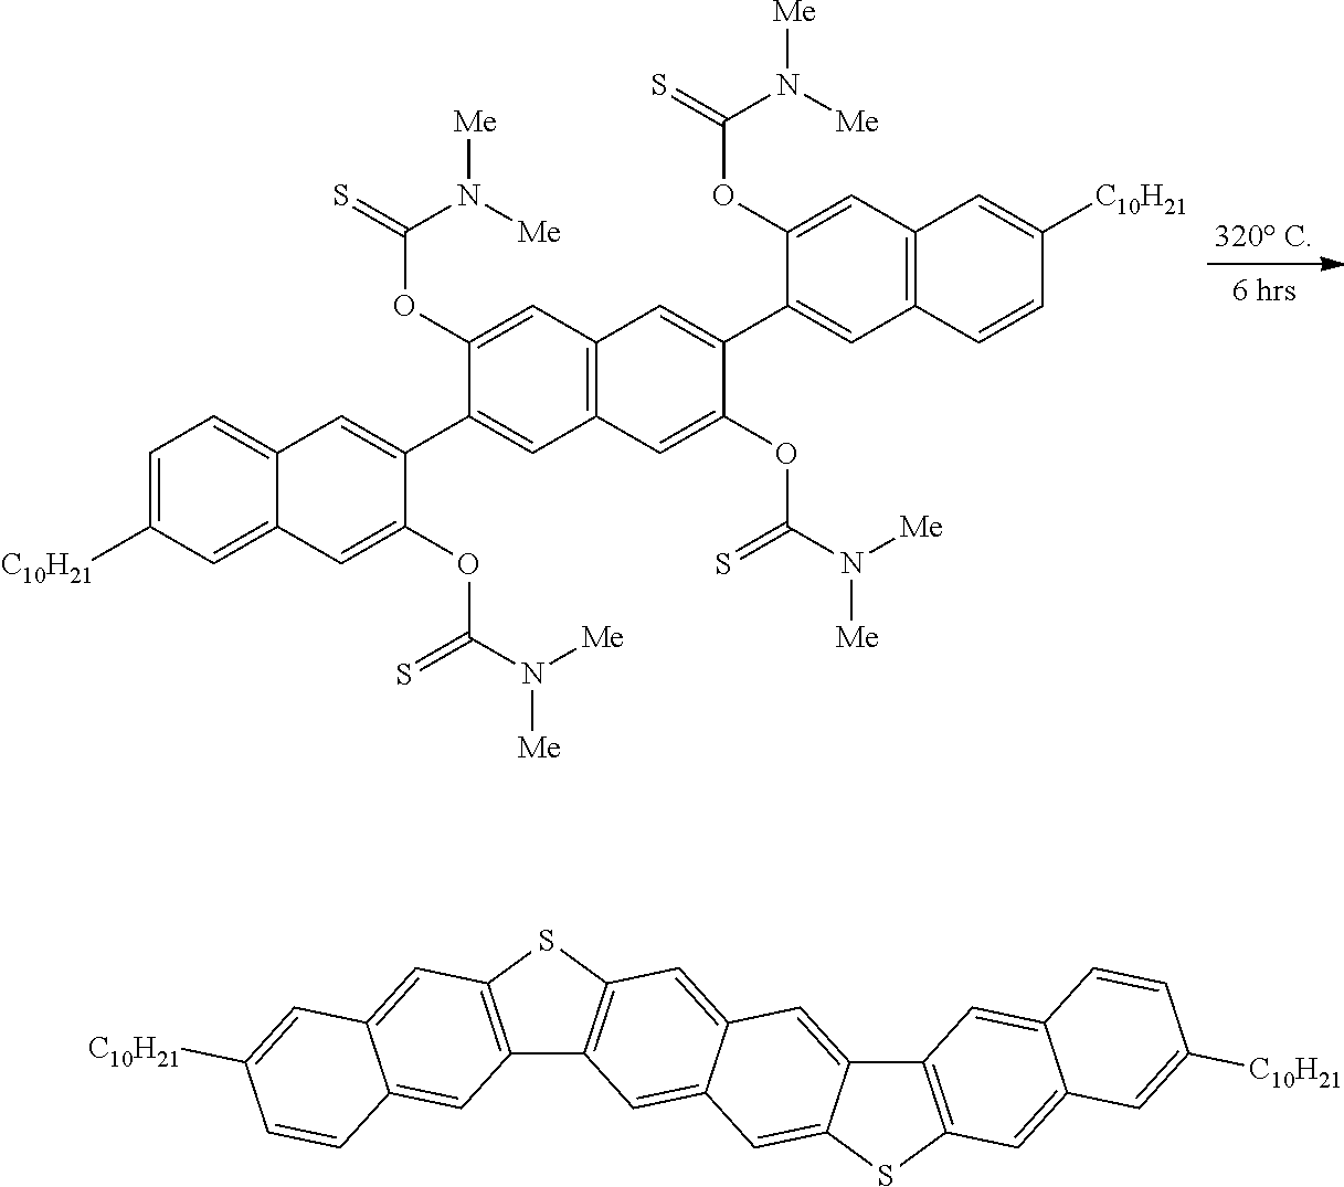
C1=C([C10H21])C=C2C(=C1)C=C(C1=CC3=C(C=C1OC(N([Me])[Me])=S)C=C(C1=CC4=C(C=C1OC(N([Me])[Me])=S)C=C([C10H21])C=C4)C(OC(=S)N([Me])[Me])=C3)C(OC(N([Me])[Me])=S)=C2.C12=C(SC3=C1C=C1C(=C3)C=C3C(=C1)SC1=C3C=C3C(=C1)C=C([C10H21])C=C3)C=C1C(=C2)C=CC([C10H21])=C1
